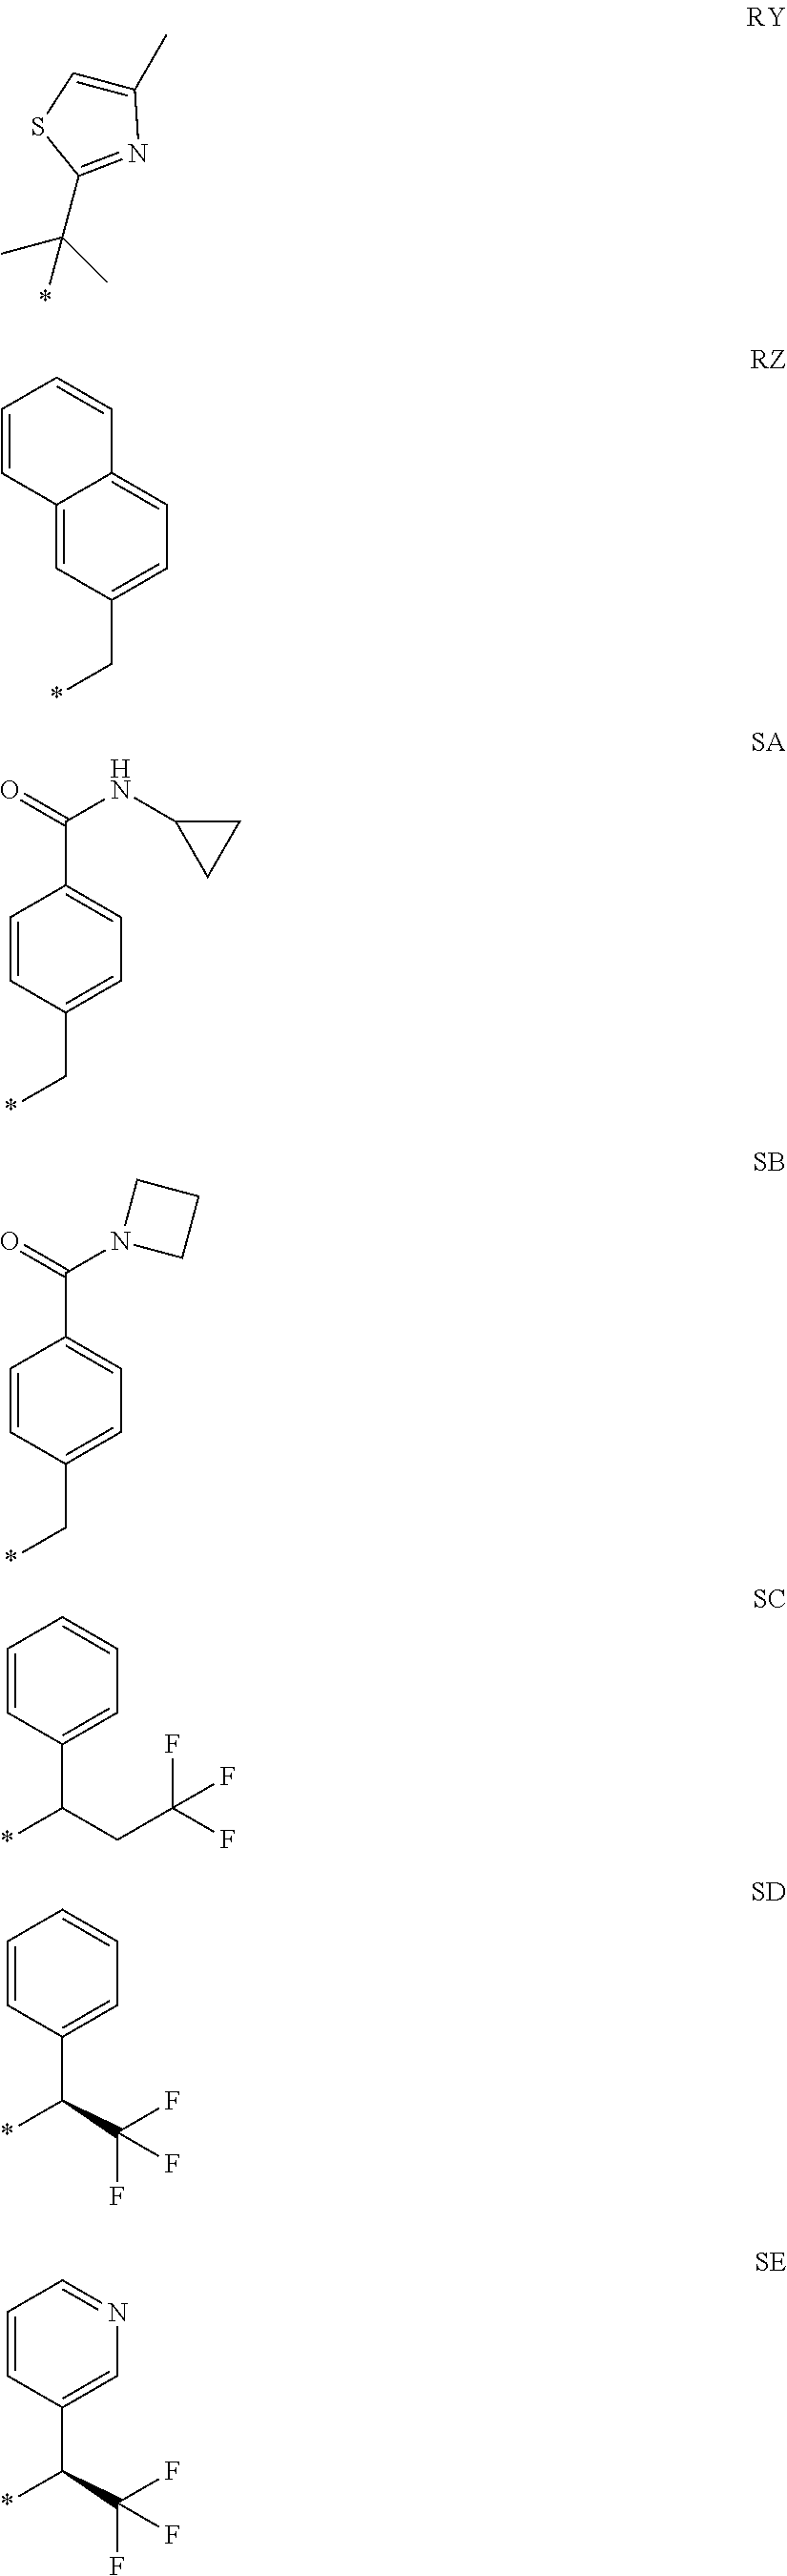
C12=CC(C*)=CC=C1C=CC=C2.C1(C)=CSC(C(C)(C)*)=N1.C1=CC(C*)=CC=C1C(NC1CC1)=O.C1=CC(C*)=CC=C1C(N1CCC1)=O.C1=CC(C(*)CC(F)(F)F)=CC=C1.C1=CC(C(*)C(F)(F)F)=CC=C1.C1=CC(C(*)C(F)(F)F)=CN=C1
